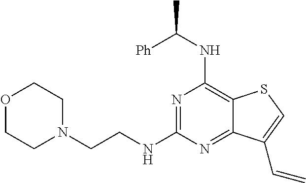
N1=C(NCCN2CCOCC2)N=C2C(=C1NC([Ph])C)SC=C2C=C
